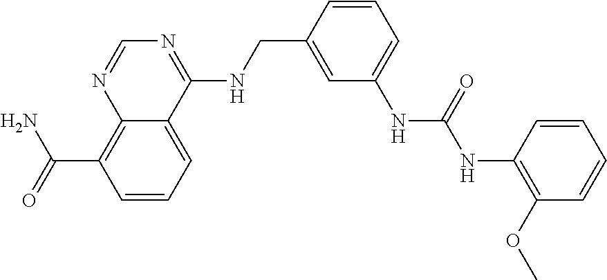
N1=C(NCC2=CC(NC(NC3=C(OC)C=CC=C3)=O)=CC=C2)C2=CC=CC(C(=O)N)=C2N=C1
